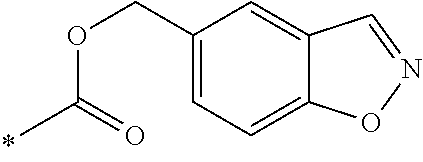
O(C(=O)C)CC1=CC=C2C(=C1)C=NO2
